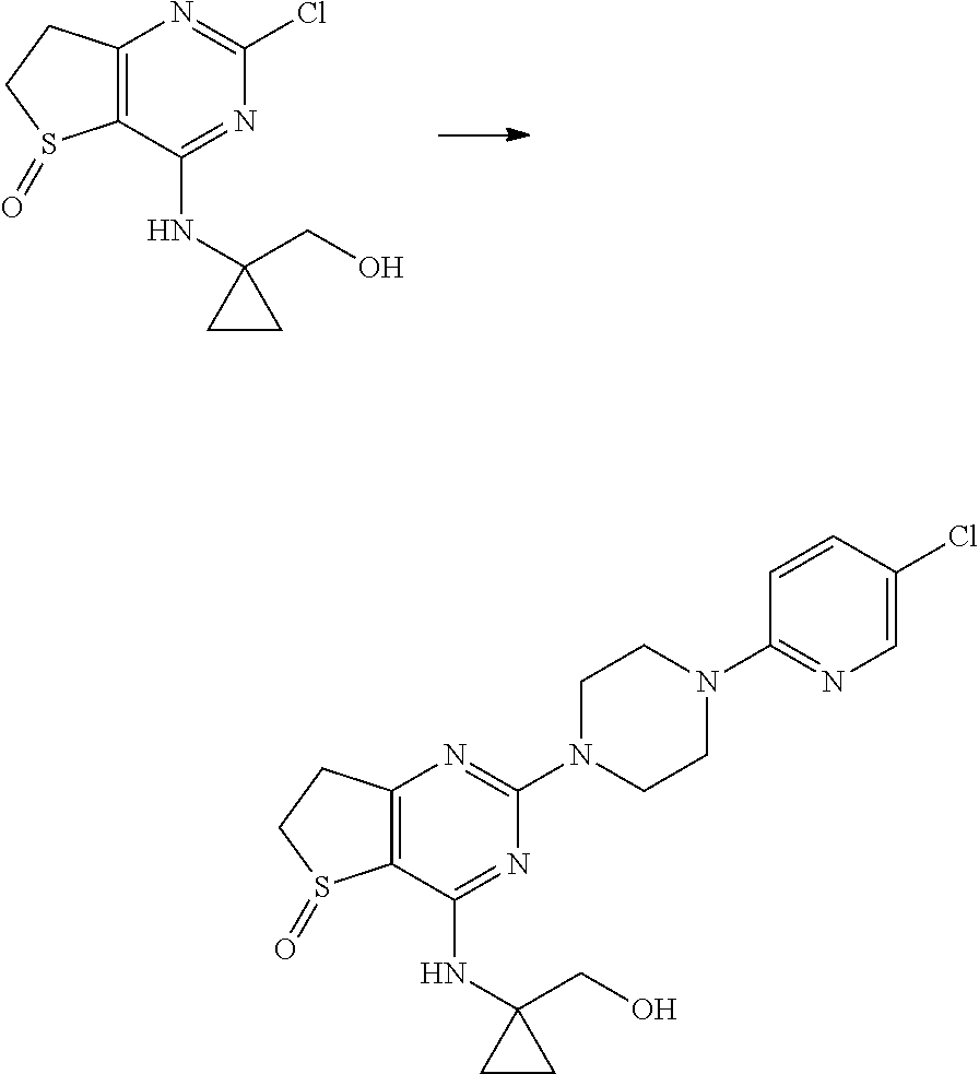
C12=C(C(NC3(CO)CC3)=NC(Cl)=N1)S(=O)CC2.C12=C(C(NC3(CO)CC3)=NC(N3CCN(C4=NC=C(Cl)C=C4)CC3)=N1)S(=O)CC2
